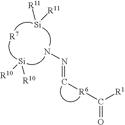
[R1]C(=O)[R6]C=NN.[R10][Si][R10].[R11][Si][R11].[R7]
